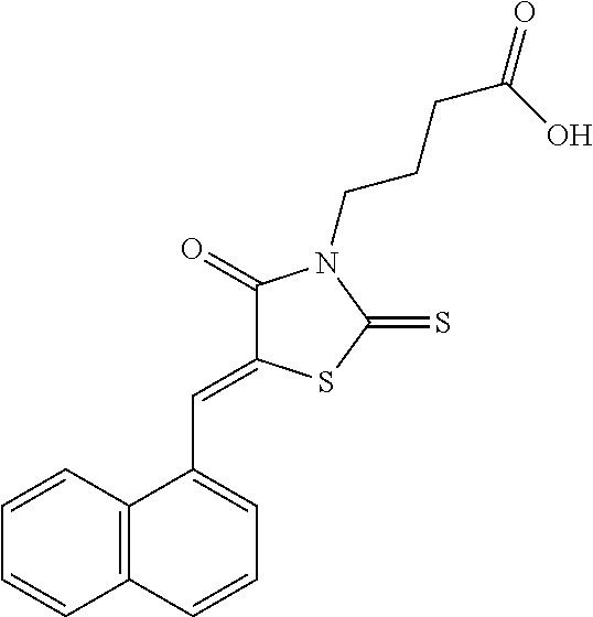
C12=C(C=CC=C1)C(C=C1C(=O)N(CCCC(=O)O)C(=S)S1)=CC=C2
